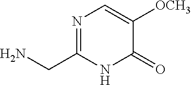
N1=C(CN)NC(=O)C([OCH3])=C1
